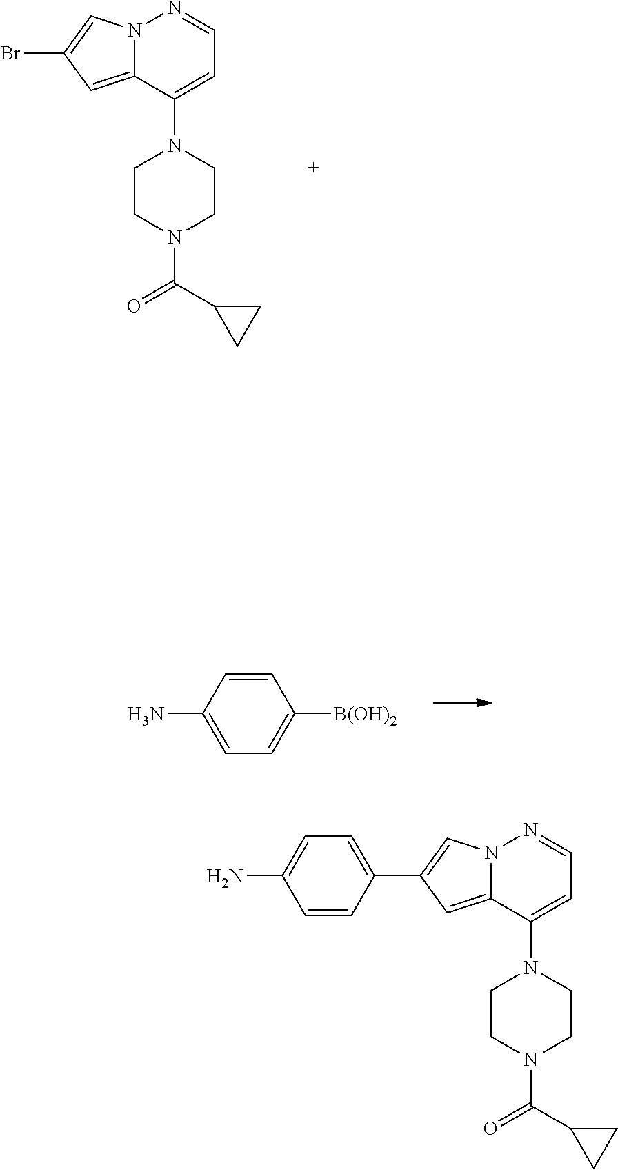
BrC1=CN2C(=C1)C(N1CCN(C(C3CC3)=O)CC1)=CC=N2.C1(C2=CN3C(=C2)C(N2CCN(C(C4CC4)=O)CC2)=CC=N3)=CC=C(N)C=C1.C1=CC(N)=CC=C1[B(OH)2]
